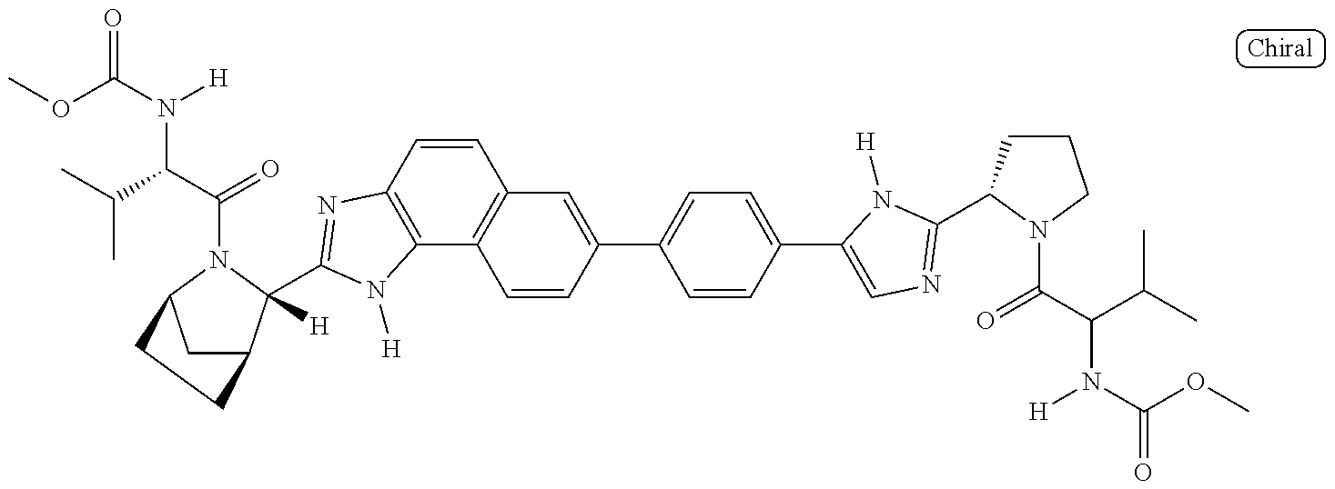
C1C2C([H])(C3=NC4=C(C5=C(C=C4)C=C(C4=CC=C(C6=CN=C(C7CCCN7C(C(C(C)C)N(C(OC)=O)[H])=O)N6[H])C=C4)C=C5)N3[H])N(C(C(C(C)C)N(C(OC)=O)[H])=O)C1CC2
